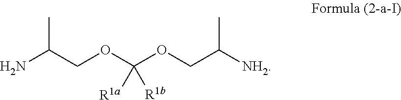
NC(COC(OCC([NH2])C)([R1b])[R1a])C
